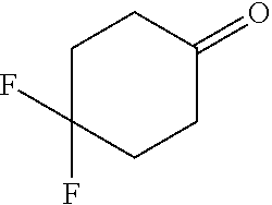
C1C(F)(F)CCC(=O)C1
